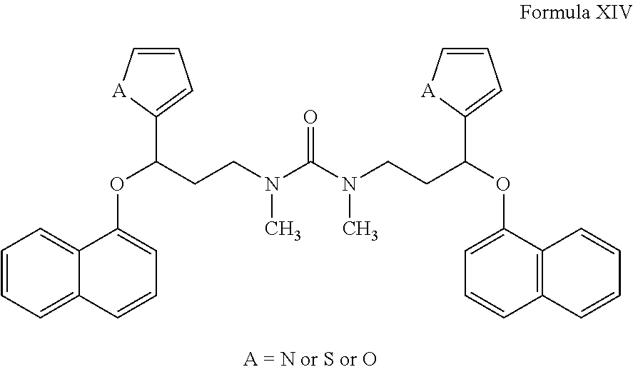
O(C(CCN(C(N(CCC(OC1=CC=CC2=C1C=CC=C2)C1=CC=C[A]1)C)=O)C)C1=CC=C[A]1)C1=CC=CC2=CC=CC=C12
